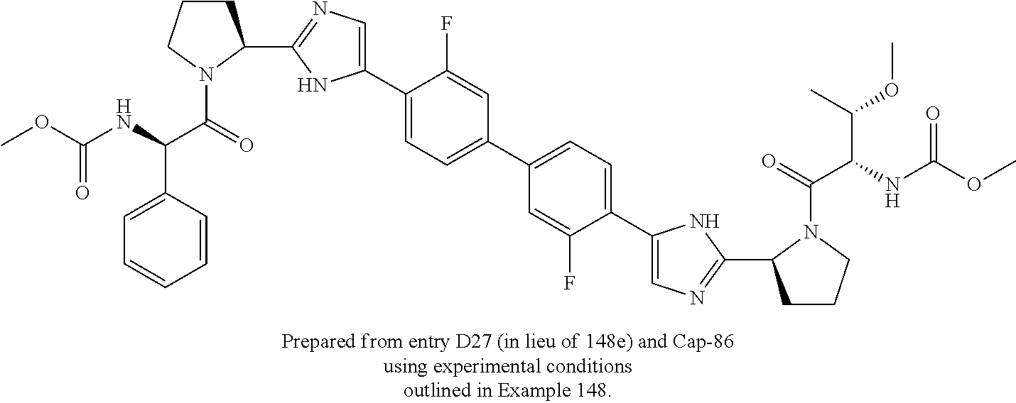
C(=O)(OC)NC(C(N1C(C2=NC=C(C3=CC=C(C4=CC=C(C5=CN=C(C6CCCN6C(=O)C(NC(OC)=O)C(OC)C)N5)C(F)=C4)C=C3F)N2)CCC1)=O)C1=CC=CC=C1
